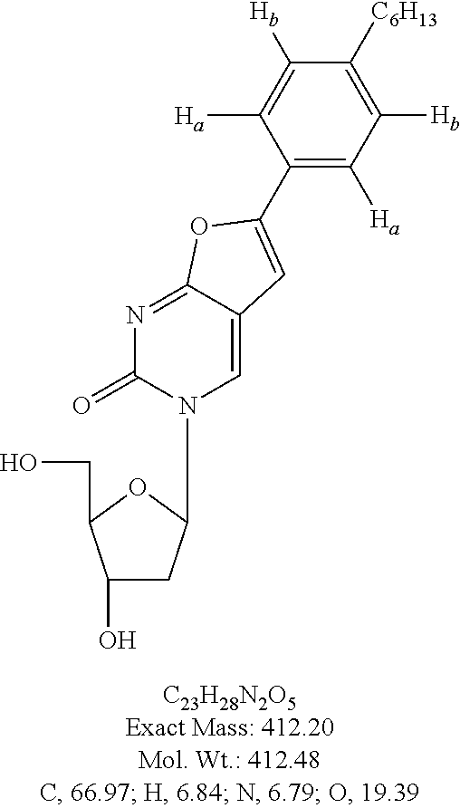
C1(C2=CC3=CN(C4CC(O)C(CO)O4)C(=O)N=C3O2)=C([Ha])C([Hb])=C([C6H13])C([Hb])=C1[Ha]
